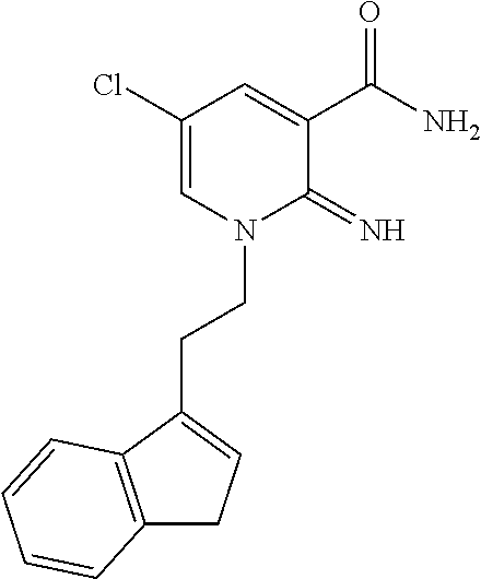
C1(Cl)=CN(CCC2=CCC3=C2C=CC=C3)C(=N)C(C(N)=O)=C1
